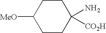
C1([MeO])CCC(N)([CO2H])CC1
